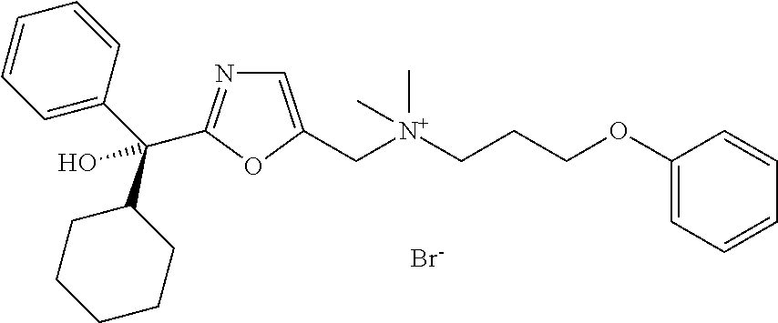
C1=CC(C(C2CCCCC2)(O)C2=NC=C(C[N+](CCCOC3=CC=CC=C3)(C)C)O2)=CC=C1.[Br-]
